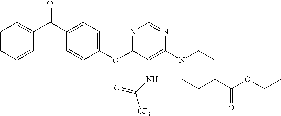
C1(OC2=NC=NC(N3CCC(C(OCC)=O)CC3)=C2NC([CF3])=O)=CC=C(C(C2=CC=CC=C2)=O)C=C1
